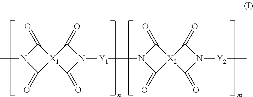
C1(=O)N(C)C(=O)[X1]12C(=O)N([Y1]N1C(=O)[X2]3(C1=O)C(=O)N([Y2]C)C3=O)C2=O
